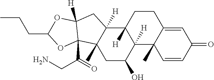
C1CC2([H])C([H])(C3(C)C1=CC(=O)C=C3)C(O)CC1(C)C2([H])CC2([H])C1(C(CN)=O)OC(CCC)O2
